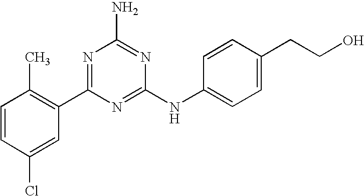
C1=CC(Cl)=CC(C2=NC(N)=NC(NC3=CC=C(CCO)C=C3)=N2)=C1C
